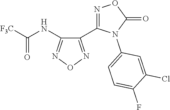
C1(C2=NOC(=O)N2C2=CC=C(F)C(Cl)=C2)=NON=C1NC([F3C])=O
